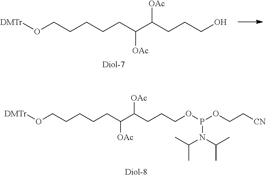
[DMTr]OCCCCCC(C(CCCO)[OAc])[OAc].O(CCCCCC(C(CCCOP(OCC[CN])N(C(C)C)C(C)C)[OAc])[OAc])[DMTr]
